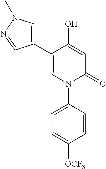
C1=C(O)C(C2=CN(C)N=C2)=CN(C2=CC=C([OCF3])C=C2)C1=O
